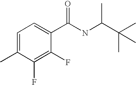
C1(F)=C(F)C(C)=CC=C1C(NC(C(C)(C)C)C)=O
